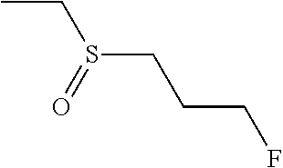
CCS(CCCF)=O
